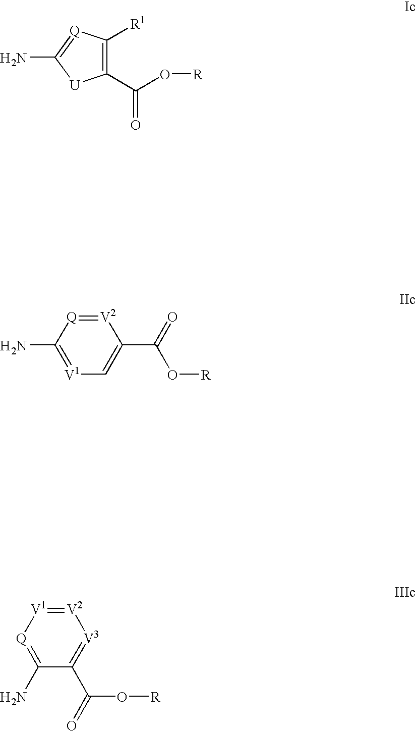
C1(C(O[R])=O)=C([R1])[Q]=C(N)[U]1.[V2]1=[Q]C(N)=[V1]C=C1C(=O)O[R].[V2]1=[V1][Q]=C(N)C(C(=O)O[R])=[V3]1
